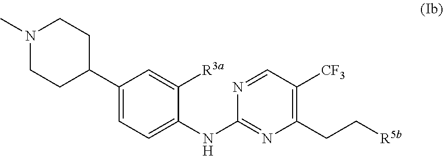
C1(C2CCN(C)CC2)=CC=C(NC2=NC(CC[R5b])=C([CF3])C=N2)C([R3a])=C1
